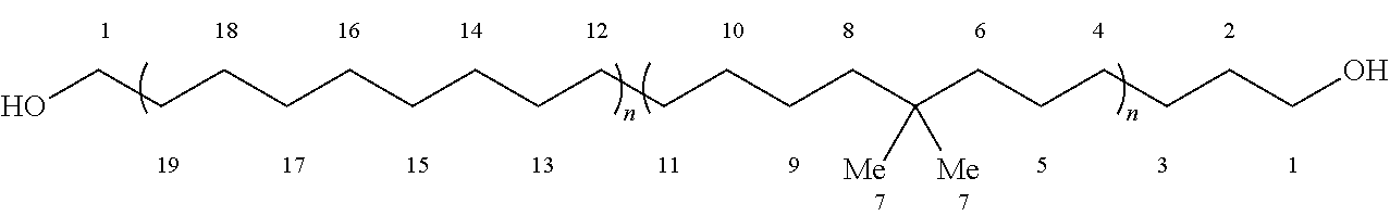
OCCCCCCCCCCCCCC(CCCCCCO)([Me])[Me]
